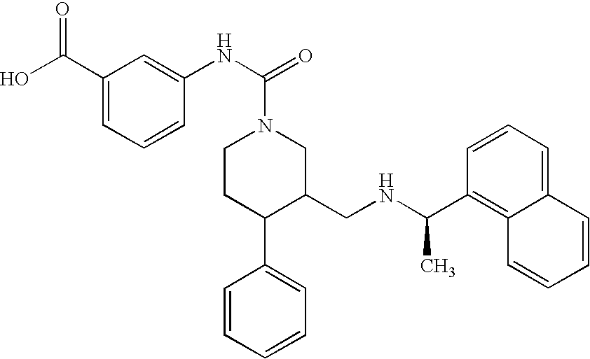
C1(C(NCC2CN(C(NC3=CC(C(O)=O)=CC=C3)=O)CCC2C2=CC=CC=C2)C)=C2C(=CC=C1)C=CC=C2
